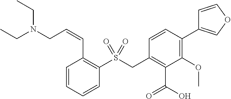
C1=CC=CC(S(CC2=C(C(O)=O)C(OC)=C(C3=COC=C3)C=C2)(=O)=O)=C1C=CCN(CC)CC
